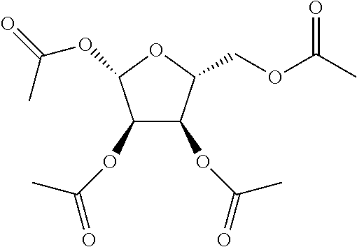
C1(OC(C)=O)C(OC(=O)C)C(COC(C)=O)OC1OC(=O)C
